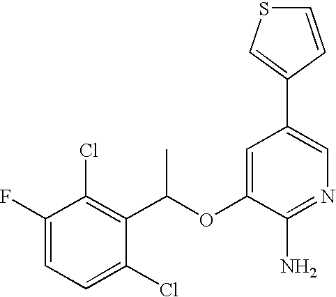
C1=C(F)C(Cl)=C(C(OC2=CC(C3=CSC=C3)=CN=C2N)C)C(Cl)=C1
